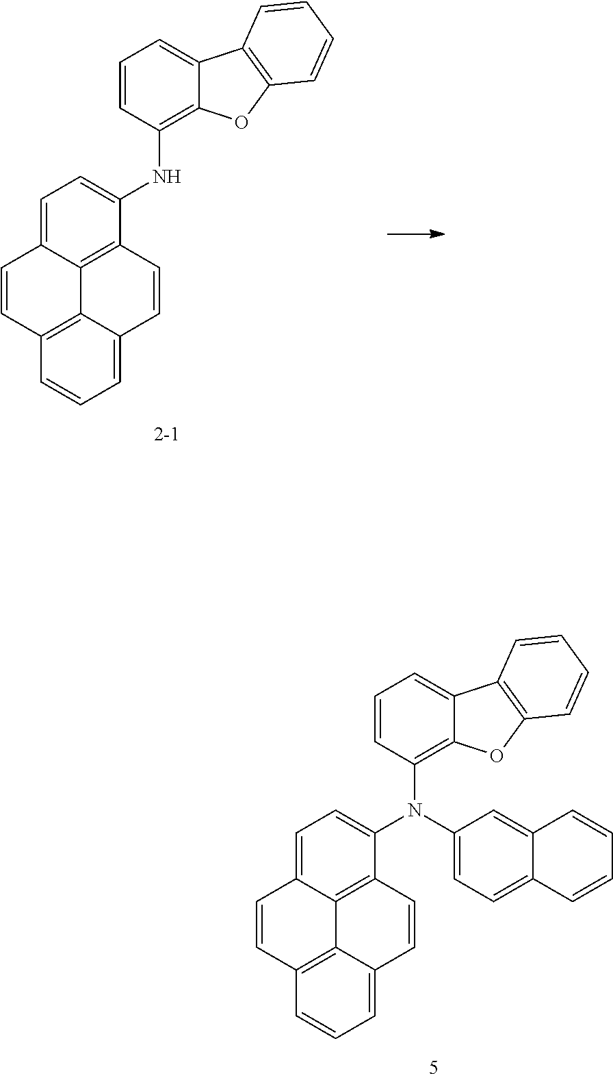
C1=C2C3=C(C(NC4=C5C(=CC=C4)C4=C(O5)C=CC=C4)=C1)C=CC1=CC=CC(=C31)C=C2.C1=C2C3=C(C(N(C4=C5C(=CC=C4)C4=C(O5)C=CC=C4)C4=CC=C5C(=C4)C=CC=C5)=C1)C=CC1=CC=CC(=C31)C=C2
